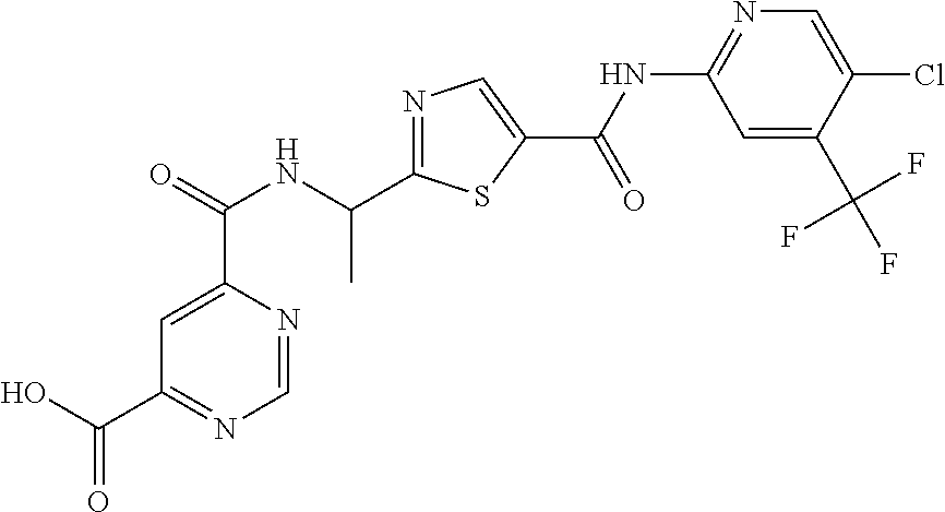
N1=C(C(NC(C2=CC(C(O)=O)=NC=N2)=O)C)SC(C(=O)NC2=NC=C(Cl)C(C(F)(F)F)=C2)=C1
